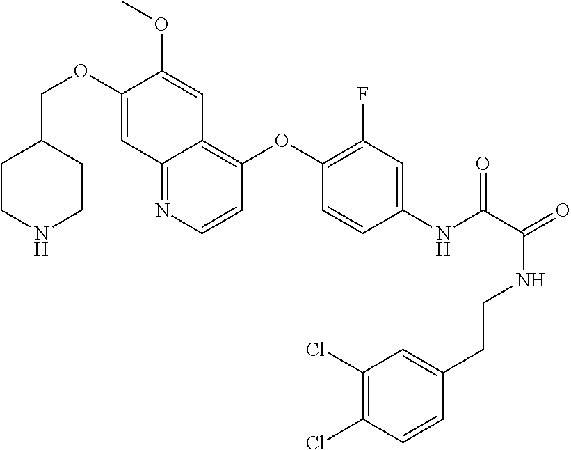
C1CNCCC1COC1=CC2=NC=CC(OC3=C(F)C=C(NC(=O)C(NCCC4=CC(Cl)=C(Cl)C=C4)=O)C=C3)=C2C=C1OC
